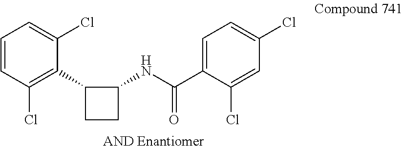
C1=CC(Cl)=C(C2CCC2NC(C2=CC=C(Cl)C=C2Cl)=O)C(Cl)=C1
